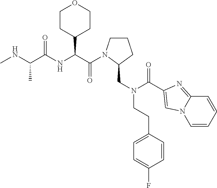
CNC(C(NC(C(=O)N1CCCC1CN(CCC1=CC=C(F)C=C1)C(=O)C1=CN2C=CC=CC2=N1)C1CCOCC1)=O)C
